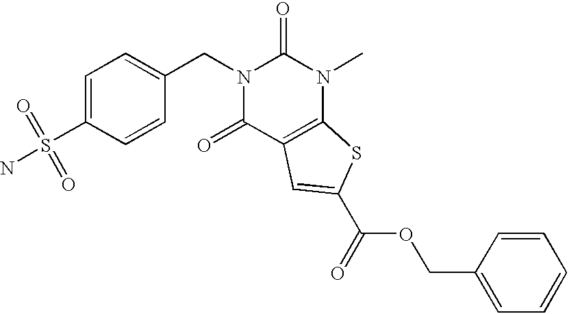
C1=C(S(=O)(N)=O)C=CC(CN2C(=O)C3=C(N(C)C2=O)SC(C(=O)OCC2=CC=CC=C2)=C3)=C1
